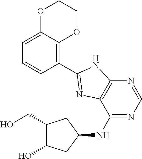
C1(CO)C(O)CC(NC2=NC=NC3=C2N=C(C2=C4C(=CC=C2)OCCO4)N3)C1
